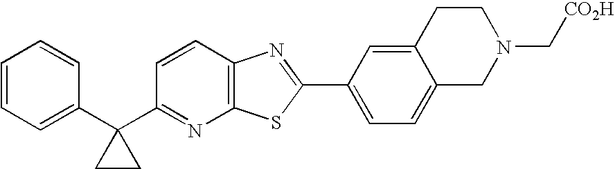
C1=CC=C(C2(C3=NC4=C(C=C3)N=C(C3=CC=C5C(=C3)CCN(C[CO2H])C5)S4)CC2)C=C1
